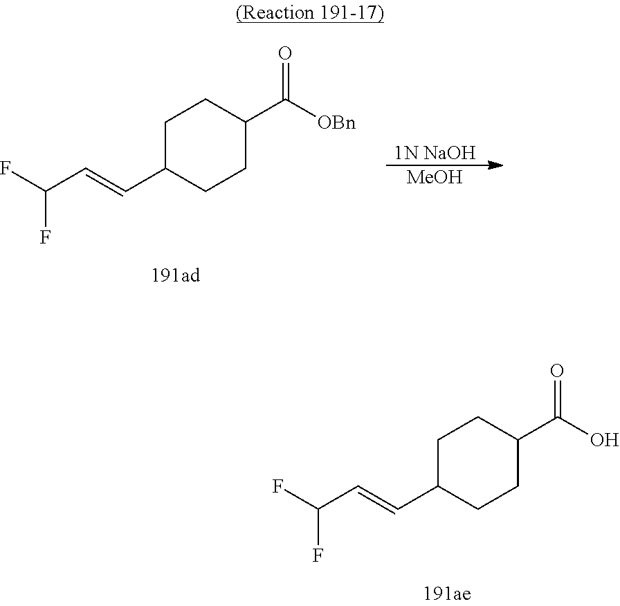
C1C(C=CC(F)F)CCC(C(O)=O)C1.C1C(C=CC(F)F)CCC(C([OBn])=O)C1.[MeOH].[1N NaOH]
